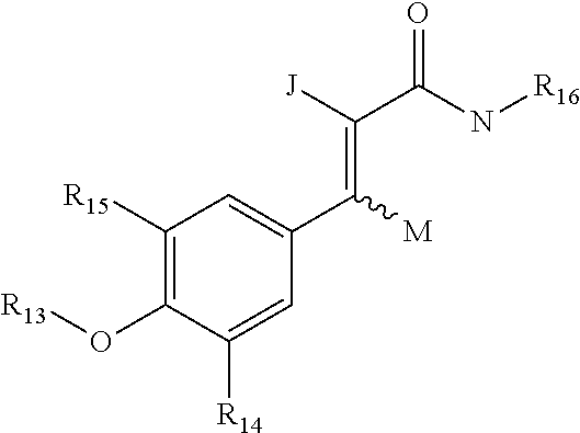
C1([R15])=C(O[R13])C([R14])=CC(C(=C([J])C(N[R16])=O)[M])=C1
